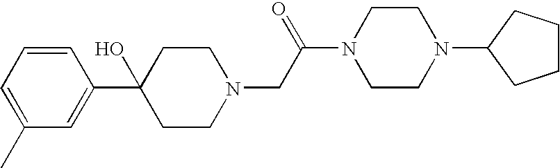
C1=CC=C(C)C=C1C1(O)CCN(CC(N2CCN(C3CCCC3)CC2)=O)CC1
